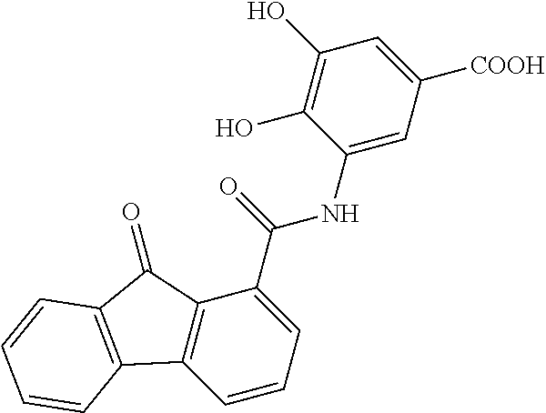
C1=CC=C(C(=O)NC2=CC([COOH])=CC(O)=C2O)C2=C1C1=C(C2=O)C=CC=C1
